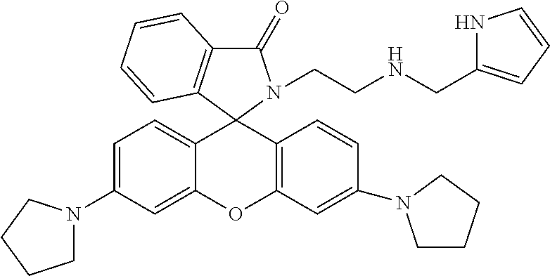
C1=C(N2CCCC2)C=C2C(=C1)C1(C3=C(O2)C=C(N2CCCC2)C=C3)N(CCNCC2=CC=CN2)C(=O)C2=C1C=CC=C2
